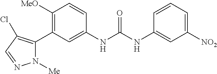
C1([MeO])=C(C2=C(Cl)C=NN2[Me])C=C(NC(NC2=CC([NO2])=CC=C2)=O)C=C1
